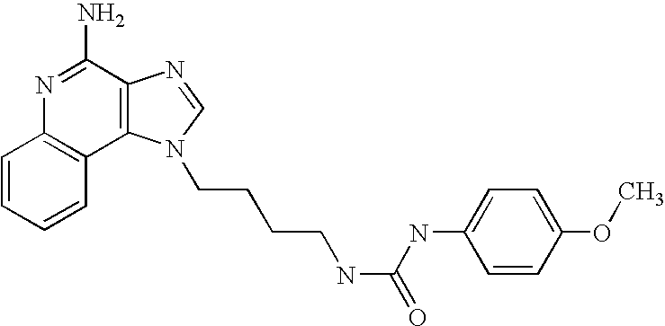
C1=CC=CC2=C1N=C(N)C1=C2N(CCCCNC(=O)NC2=CC=C(OC)C=C2)C=N1
